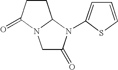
C1C(=O)N(C2=CC=CS2)C2N1C(=O)CC2
